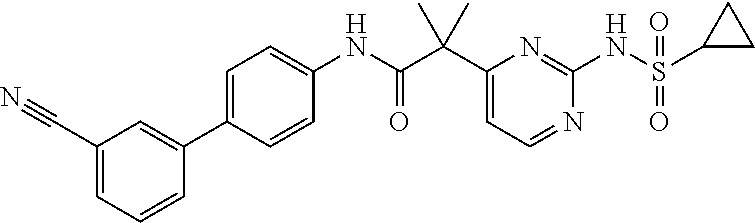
C1(C(C(NC2=CC=C(C3=CC(C#N)=CC=C3)C=C2)=O)(C)C)=CC=NC(NS(C2CC2)(=O)=O)=N1
